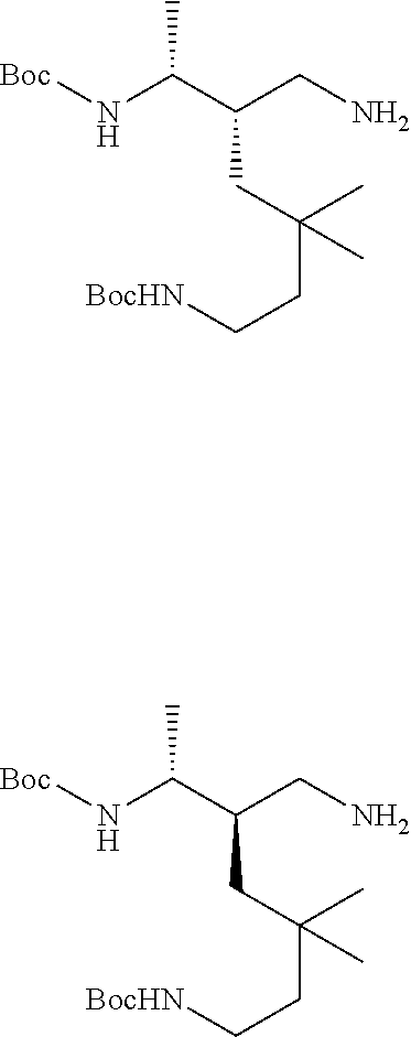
N(C(C(CN)CC(CC[BocHN])(C)C)C)[Boc].C(C[BocHN])C(CC(C(N[Boc])C)CN)(C)C
